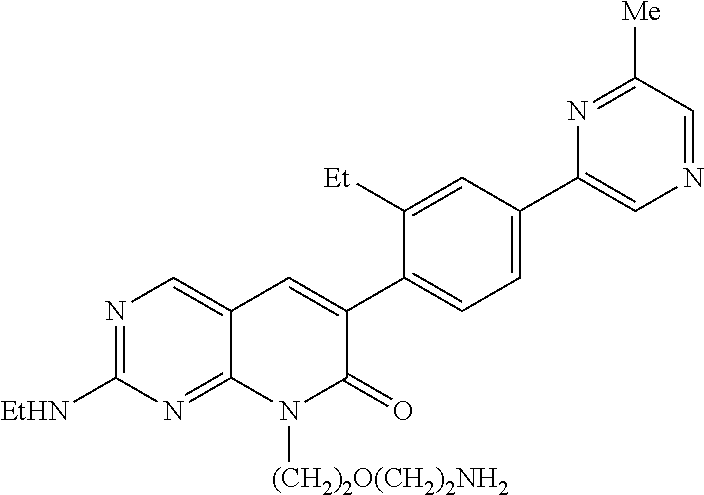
C12=NC([EtHN])=NC=C1C=C(C1=CC=C(C3=CN=CC([Me])=N3)C=C1[Et])C(=O)N2[(CH2)2O(CH2)2NH2]
